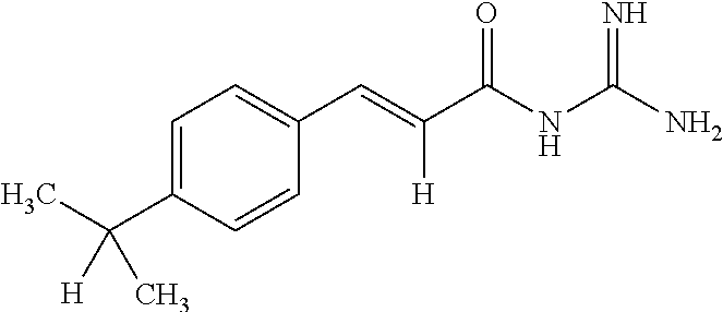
C1=C(C(C)(C)[H])C=CC(C=C(C(NC(N)=N)=O)[H])=C1
